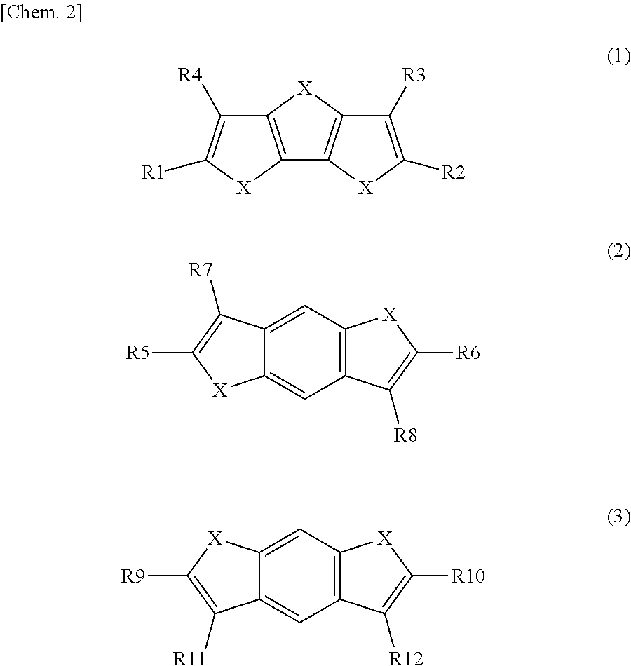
C12=C([X]C3=C1[X]C([R2])=C3[R3])C([R4])=C([R1])[X]2.C1=C2C(=CC3=C1[X]C([R6])=C3[R8])[X]C([R5])=C2[R7].C1=C2C(=CC3=C1[X]C([R10])=C3[R12])C([R11])=C([R9])[X]2
